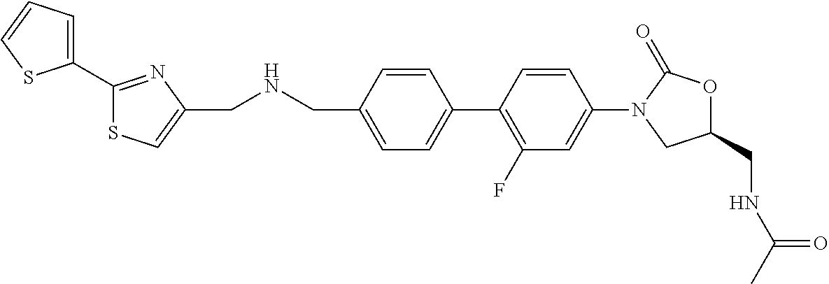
C1(CNC(=O)C)OC(=O)N(C2=CC(F)=C(C3=CC=C(CNCC4=CSC(C5=CC=CS5)=N4)C=C3)C=C2)C1
